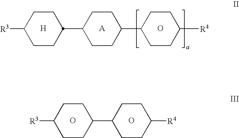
[H].[A].O.C1CC(C2CCC(C3CCC([R4])CC3)CC2)CCC1[R3].O.O.C1CC(C2CCC([R4])CC2)CCC1[R3]
